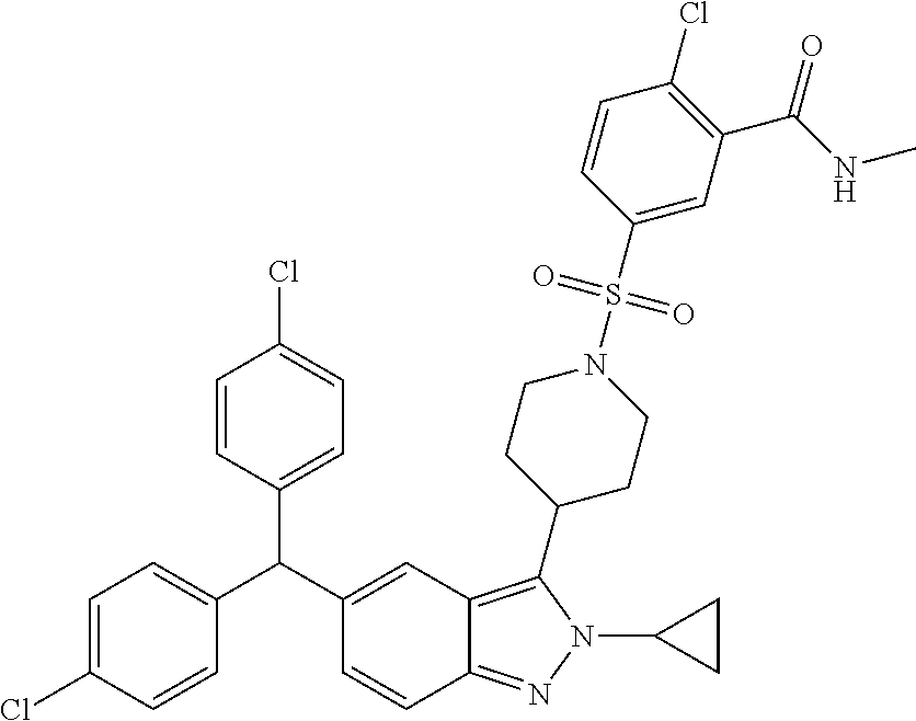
C1=C(Cl)C=CC(C(C2=CC3=C(C4CCN(S(C5=CC(C(NC)=O)=C(Cl)C=C5)(=O)=O)CC4)N(C4CC4)N=C3C=C2)C2=CC=C(Cl)C=C2)=C1
